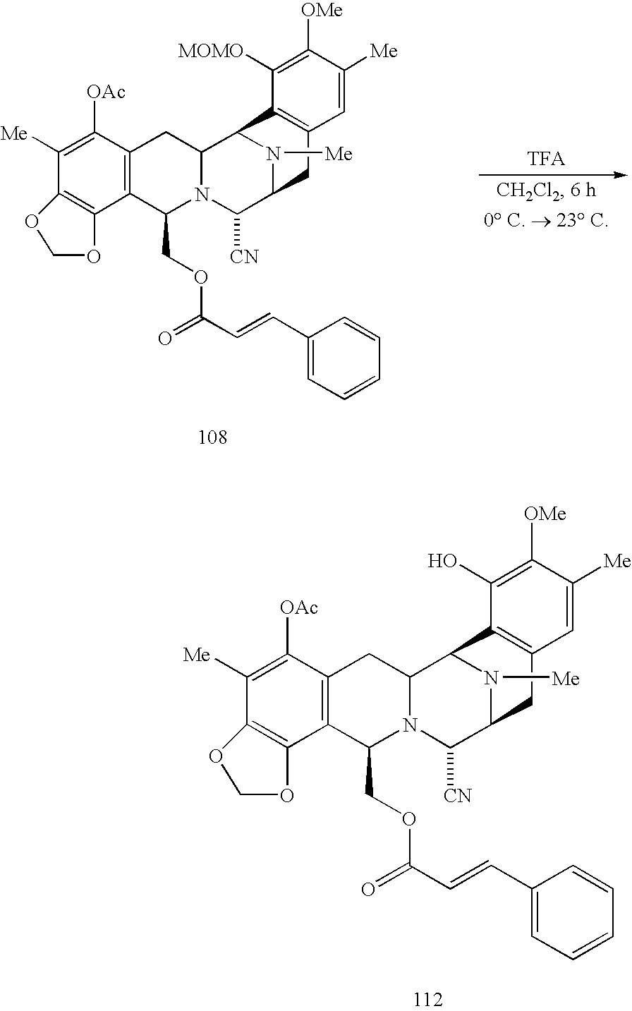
C1([Me])=C([OAc])C2=C(C(COC(=O)C=CC3=CC=CC=C3)N3C(C2)C2C4=C(C=C([Me])C([OMe])=C4O)CC(C3[CN])N2[Me])C2=C1OCO2.C1([Me])=C([OAc])C2=C(C(COC(=O)C=CC3=CC=CC=C3)N3C(C2)C2C4=C(C=C([Me])C([OMe])=C4[MOMO])CC(C3[CN])N2[Me])C2=C1OCO2
